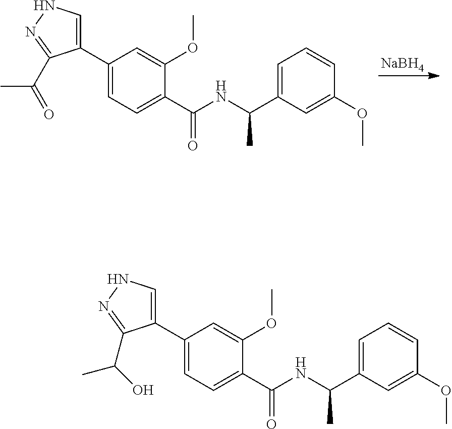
[NaBH4].C1(C2=CNN=C2C(=O)C)=CC=C(C(NC(C2=CC=CC(OC)=C2)C)=O)C(OC)=C1.C1(C2=CNN=C2C(O)C)=CC=C(C(NC(C2=CC=CC(OC)=C2)C)=O)C(OC)=C1
